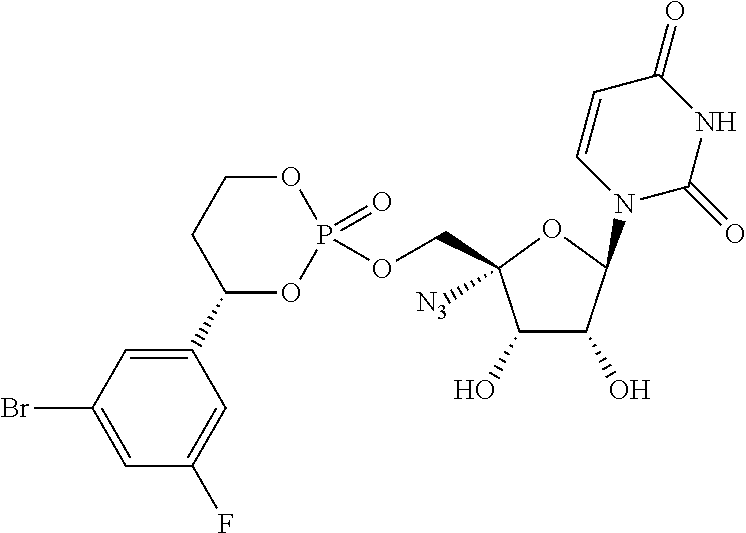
C1(O)C(O)C(N2C=CC(=O)NC2=O)OC1(COP1(=O)OCCC(C2=CC(Br)=CC(F)=C2)O1)[N3]
